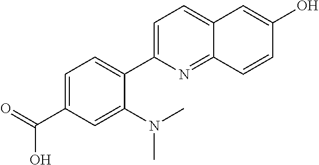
C1=C(C(=O)O)C=C(N(C)C)C(C2=CC=C3C(=N2)C=CC(O)=C3)=C1
